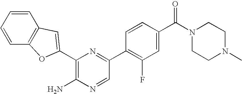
C1(N)=C(C2=CC3=C(C=CC=C3)O2)N=C(C2=C(F)C=C(C(N3CCN(C)CC3)=O)C=C2)C=N1
